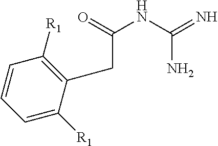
O=C(NC(=N)N)CC1=C([R1])C=CC=C1[R1]
